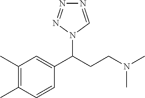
C1(C)=C(C)C=CC(C(CCN(C)C)N2C=NN=N2)=C1
